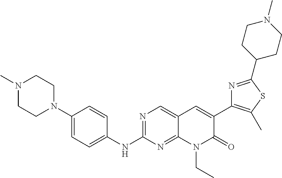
N1(C)CCN(C2=CC=C(NC3=NC=C4C(=N3)N(CC)C(=O)C(C3=C(C)SC(C5CCN(C)CC5)=N3)=C4)C=C2)CC1
